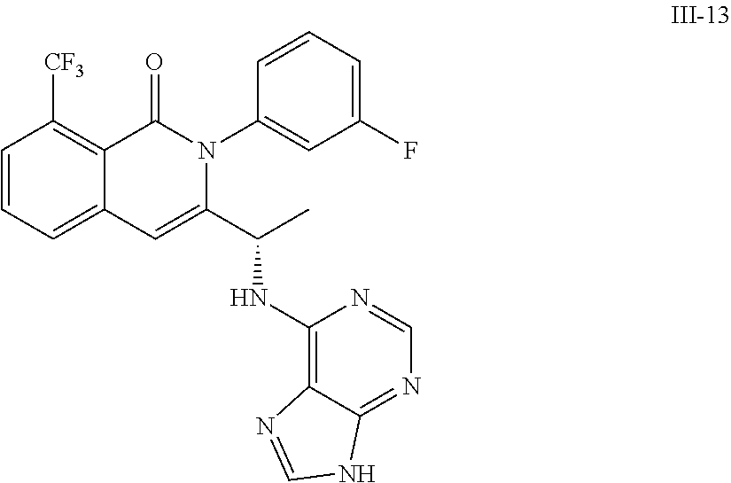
C12=C([CF3])C=CC=C1C=C(C(C)NC1=C3C(=NC=N1)NC=N3)N(C1=CC(F)=CC=C1)C2=O
